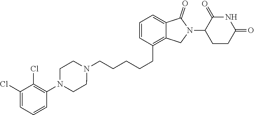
C(CCC1=C2C(=CC=C1)C(=O)N(C1CCC(=O)NC1=O)C2)CCN1CCN(C2=C(Cl)C(Cl)=CC=C2)CC1
